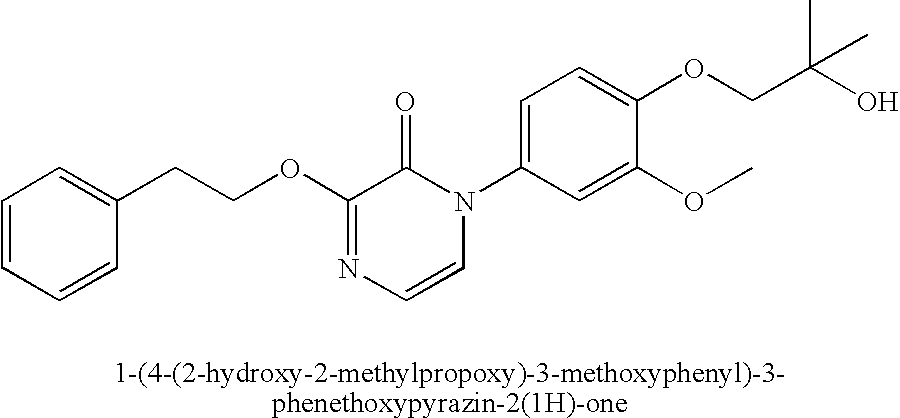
C1(CCOC2=NC=CN(C3=CC=C(OCC(O)(C)C)C(OC)=C3)C2=O)=CC=CC=C1
